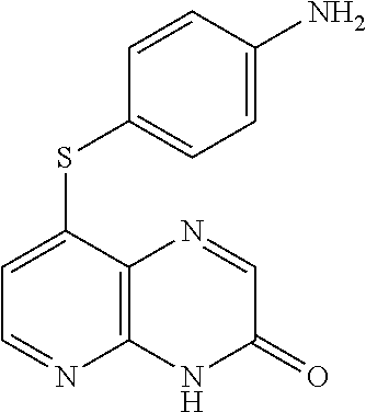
C1=CC(N)=CC=C1SC1=CC=NC2=C1N=CC(=O)N2
